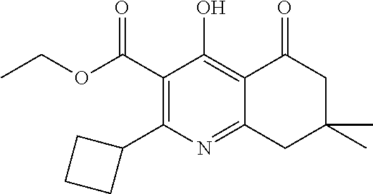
C1(C(=O)OCC)=C(C2CCC2)N=C2C(=C1O)C(=O)CC(C)(C)C2
